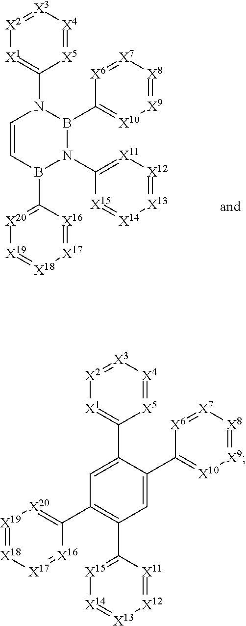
[X3]1=[X2][X1]=C(N2C=CB(C3=[X20][X19]=[X18][X17]=[X16]3)N(C3=[X11][X12]=[X13][X14]=[X15]3)B2C2=[X10][X9]=[X8][X7]=[X6]2)[X5]=[X4]1.[X3]1=[X2][X1]=C(C2=CC(C3=[X20][X19]=[X18][X17]=[X16]3)=C(C3=[X15][X14]=[X13][X12]=[X11]3)C=C2C2=[X10][X9]=[X8][X7]=[X6]2)[X5]=[X4]1
